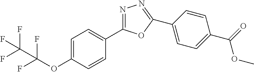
C1=C(OC(F)(F)C(F)(F)F)C=CC(C2=NN=C(C3=CC=C(C(=O)OC)C=C3)O2)=C1
